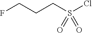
FCCCS(Cl)(=O)=O
